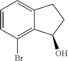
C1=CC(Br)=C2C(=C1)CCC2O
